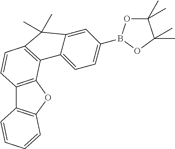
C12=C(OC3=C1C=CC=C3)C1=C(C=C2)C(C)(C)C2=CC(B3OC(C)(C)C(C)(C)O3)=CC=C12
